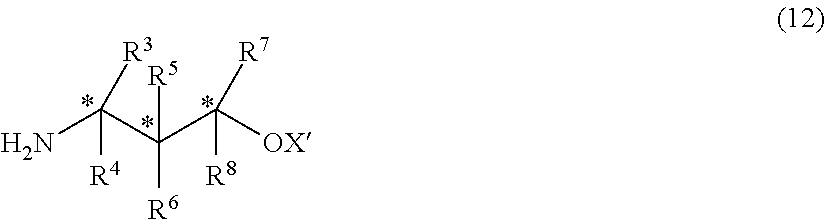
NC(C(C([OX])([R8])[R7])([R6])[R5])([R3])[R4]
